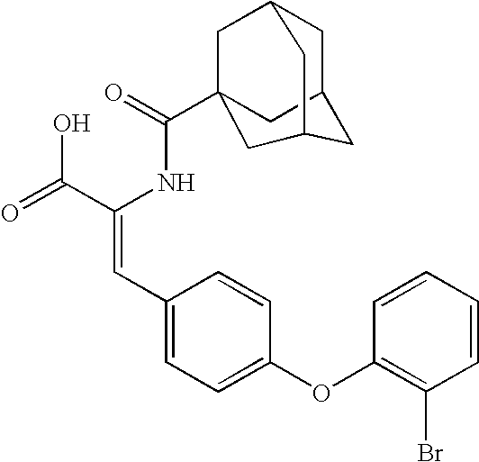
C(=O)(NC(C(=O)O)=CC1=CC=C(OC2=C(Br)C=CC=C2)C=C1)C12CC3CC(C1)CC(C2)C3
